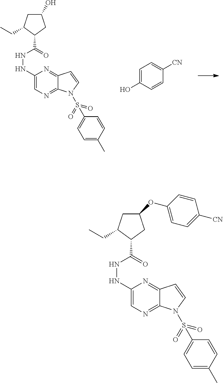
C1(NNC(=O)C2C(CC)CC(O)C2)=CN=C2C(=N1)C=CN2S(C1=CC=C(C)C=C1)(=O)=O.C1=C(O)C=CC([CN])=C1.C1(NNC(=O)C2C(CC)CC(OC3=CC=C([CN])C=C3)C2)=CN=C2C(=N1)C=CN2S(C1=CC=C(C)C=C1)(=O)=O
